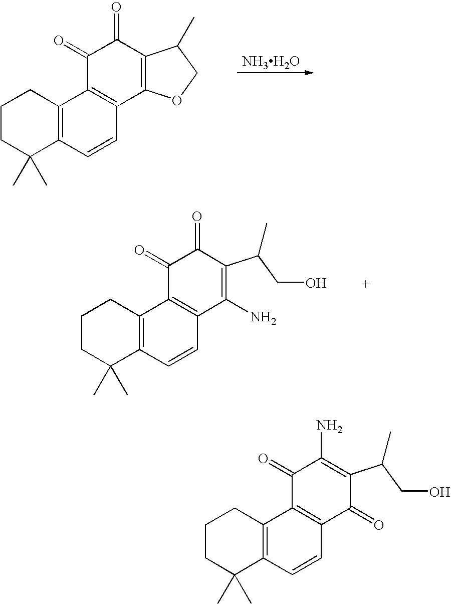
[NH3H2O].C1CC(C)(C)C2=C(C1)C1=C(C=C2)C2=C(C(=O)C1=O)C(C)CO2.C1CC(C)(C)C2=C(C1)C1=C(C=C2)C(N)=C(C(CO)C)C(=O)C1=O.C1CC(C)(C)C2=C(C1)C1=C(C=C2)C(=O)C(C(CO)C)=C(N)C1=O
